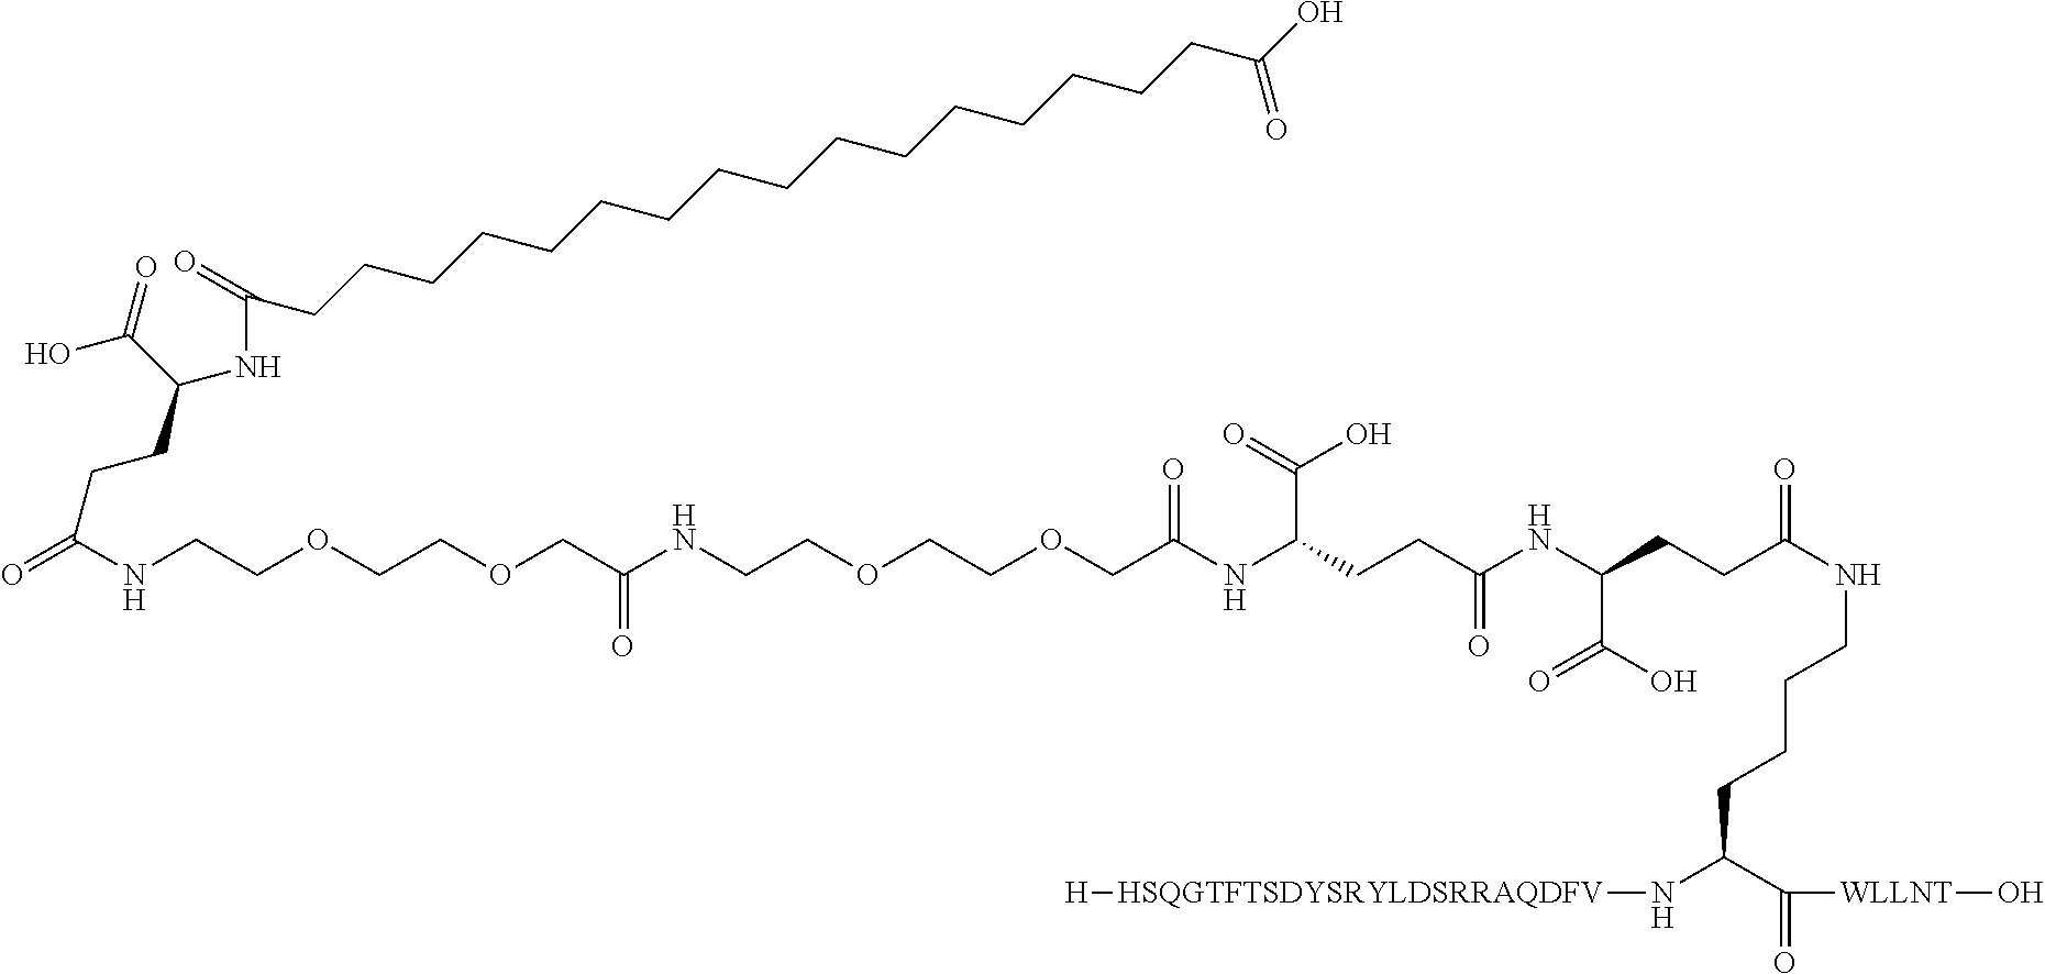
N(C(C(=O)[WLLNT]O)CCCCNC(=O)CCC(NC(CCC(NC(COCCOCCNC(COCCOCCNC(=O)CCC(NC(=O)CCCCCCCCCCCCCCCCC(O)=O)C(=O)O)=O)=O)C(=O)O)=O)C(O)=O)[HSQGTFTSDYSRYLDSRRAQDFV][H]
